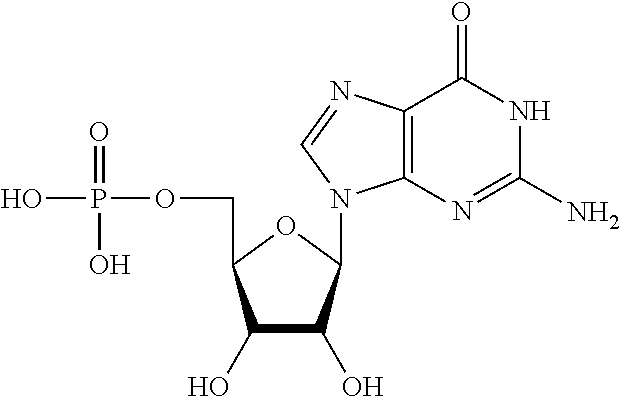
C1(O)C(O)C(N2C3=C(C(=O)NC(N)=N3)N=C2)OC1COP(=O)(O)O
